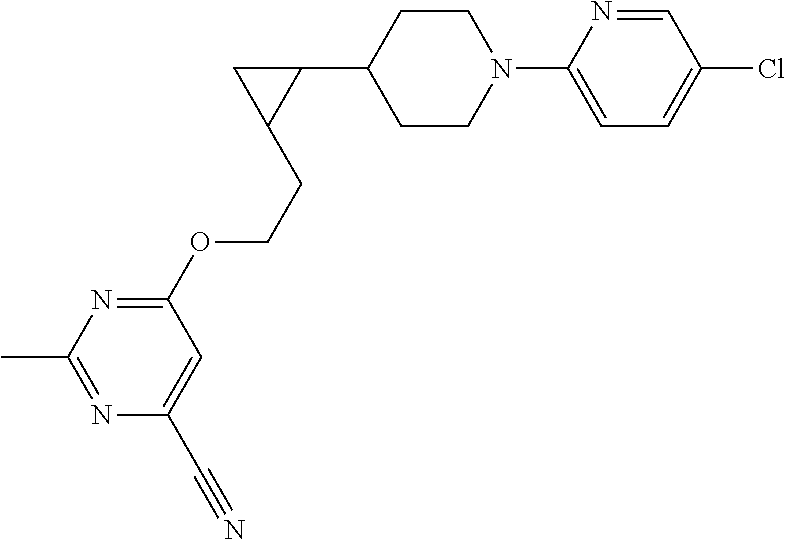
C1CN(C2=CC=C(Cl)C=N2)CCC1C1CC1CCOC1=NC(C)=NC(C#N)=C1
